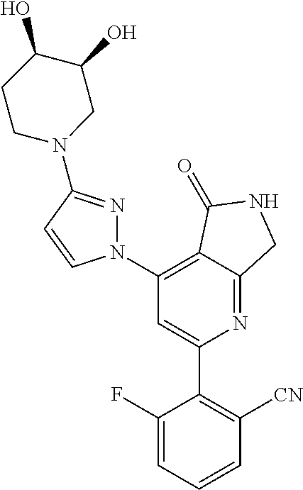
C1(C2=C([CN])C=CC=C2F)=CC(N2N=C(N3CC(O)C(O)CC3)C=C2)=C2C(=N1)CNC2=O
